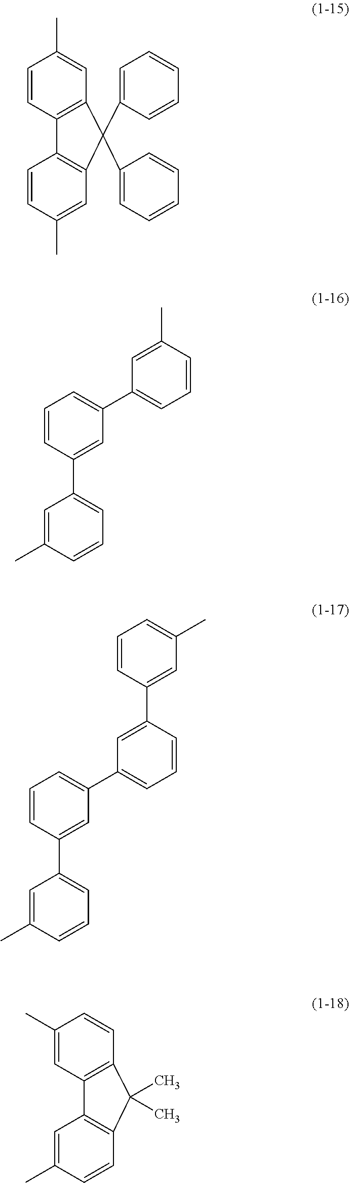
CC1=CC2=C(C=C1)C1=C(C=C(C)C=C1)C2(C1=CC=CC=C1)C1=CC=CC=C1.C1=CC(C2=CC=CC(C)=C2)=CC(C2=CC=CC(C)=C2)=C1.C1=CC(C2=CC=CC(C)=C2)=CC(C2=CC=CC(C3=CC(C)=CC=C3)=C2)=C1.C1(C)=CC2=C(C=C1)C(C)(C)C1=C2C=C(C)C=C1
